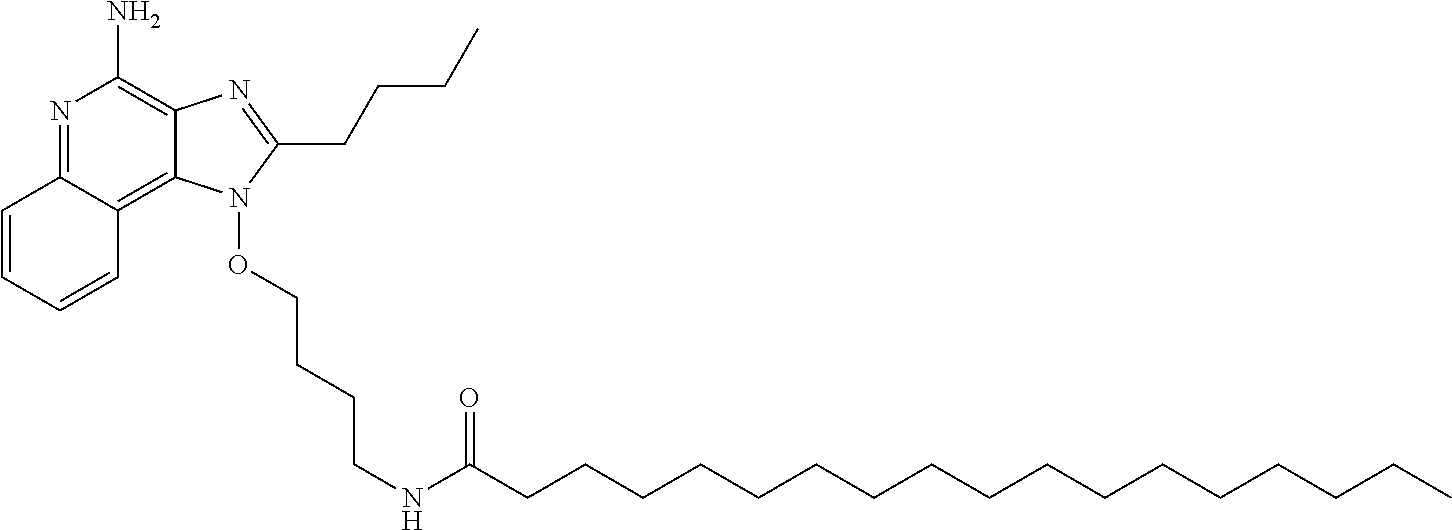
N1=C2C(=C3C(=C1N)N=C(CCCC)N3OCCCCNC(CCCCCCCCCCCCCCCCC)=O)C=CC=C2
